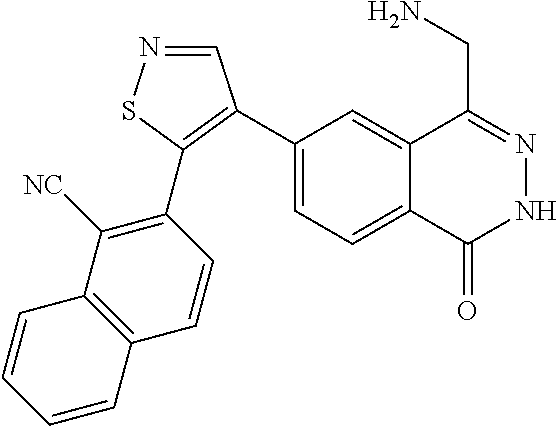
C1(C2=C(C3=C([NC])C4=C(C=C3)C=CC=C4)SN=C2)=CC=C2C(=C1)C(CN)=NNC2=O
